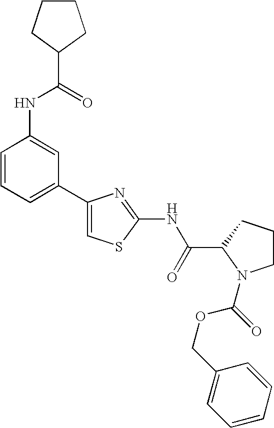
C1=CC=C(C2=CSC(NC(C3CCCN3C(=O)OCC3=CC=CC=C3)=O)=N2)C=C1NC(C1CCCC1)=O
